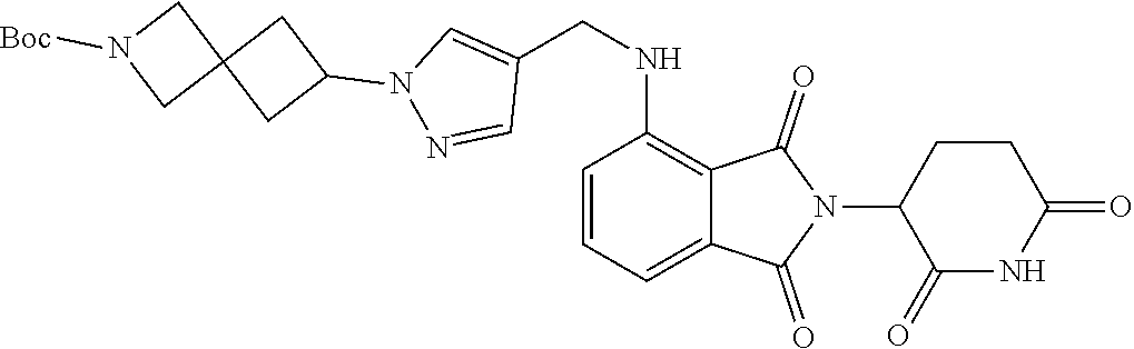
C1(=O)NC(=O)CCC1N1C(=O)C2=C(NCC3=CN(C4CC5(C4)CN([Boc])C5)N=C3)C=CC=C2C1=O
